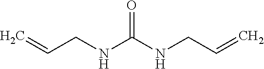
C(NC(NCC=C)=O)C=C
